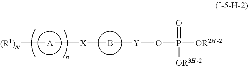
B([Y]OP([OR2H-2])(=O)[OR3H-2])[X][A][(R1)m]
